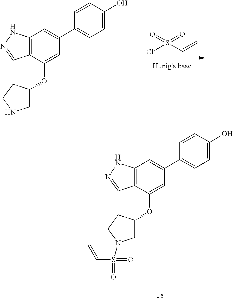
C12=C(C(OC3CNCC3)=CC(C3=CC=C(O)C=C3)=C1)C=N[HN]2.ClS(C=C)(=O)=O.C12=C(C(OC3CN(S(=O)(=O)C=C)CC3)=CC(C3=CC=C(O)C=C3)=C1)C=N[HN]2
